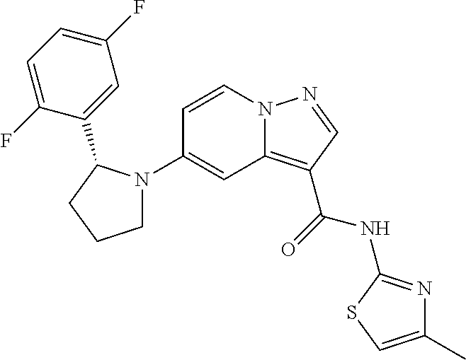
C1=CN2C(=C(C(=O)NC3=NC(C)=CS3)C=N2)C=C1N1CCCC1C1=CC(F)=CC=C1F
